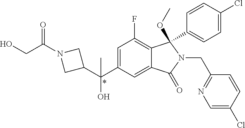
C1(C(C2=CC(F)=C3C(=C2)C(=O)N(CC2=NC=C(Cl)C=C2)C3(C2=CC=C(Cl)C=C2)OC)(O)C)CN(C(CO)=O)C1
